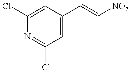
C1(Cl)=CC(C=C[NO2])=CC(Cl)=N1
